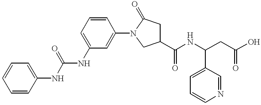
C1=CC=CC(NC(NC2=CC=CC(N3C(=O)CC(C(NC(CC(O)=O)C4=CC=CN=C4)=O)C3)=C2)=O)=C1
